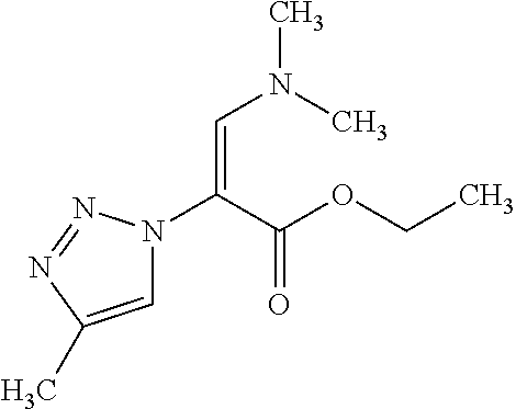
C1=C(C)N=NN1C(C(OCC)=O)=CN(C)C
